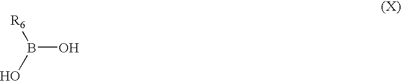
B(O)([R6])O
